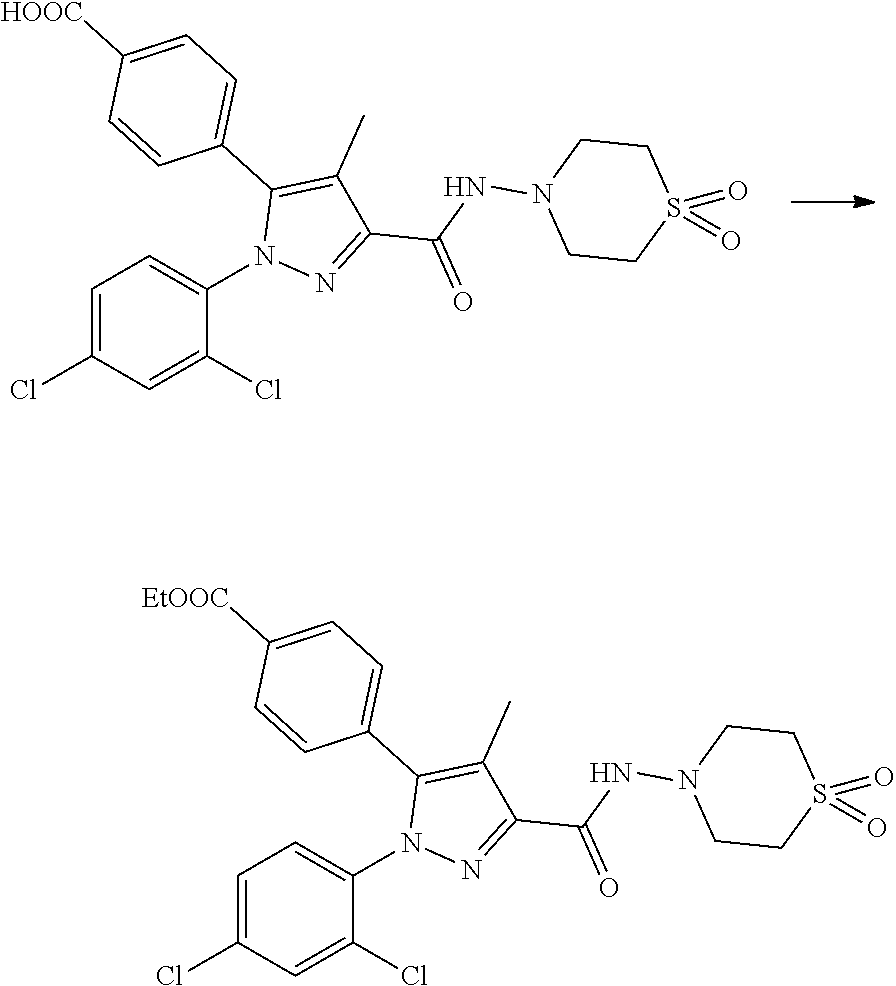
N1(C2=CC=C(Cl)C=C2Cl)N=C(C(NN2CCS(=O)(=O)CC2)=O)C(C)=C1C1=CC=C([HOOC])C=C1.N1(C2=CC=C(Cl)C=C2Cl)N=C(C(NN2CCS(=O)(=O)CC2)=O)C(C)=C1C1=CC=C([EtOOC])C=C1
